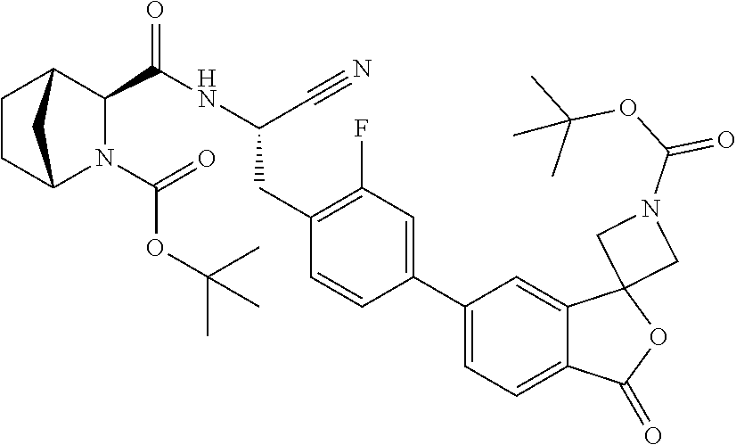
C1CC2N(C(=O)OC(C)(C)C)C(C(=O)NC(CC3=C(F)C=C(C4=CC=C5C(=C4)C4(OC5=O)CN(C(OC(C)(C)C)=O)C4)C=C3)C#N)C1C2
